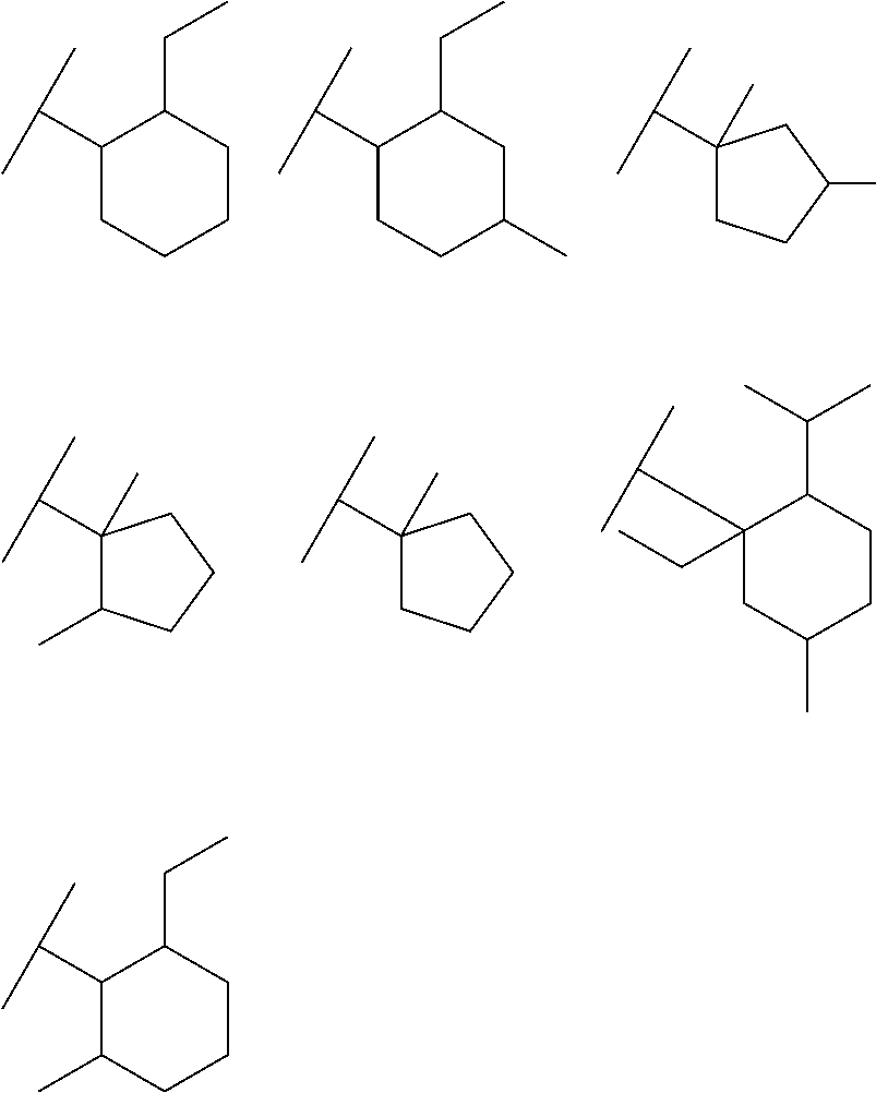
C1(C(C)C)C(C)CCCC1CC.C1(C(C)C)CCCCC1CC.C1(C(C)C)CCC(C)CC1CC.C1(C)(C(C)C)CCC(C)C1.C1(CC)(C(C)C)CC(C)CCC1C(C)C.C1(C)(C(C)C)C(C)CCC1.C1(C)(C(C)C)CCCC1
